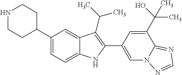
N1CCC(C2=CC=C3C(=C2)C(C(C)C)=C(C2=CN4C(=NC=N4)C(C(C)(C)O)=C2)N3)CC1
